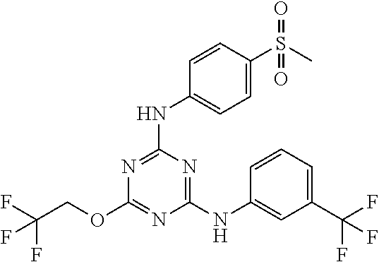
FC(COC1=NC(NC2=CC(C(F)(F)F)=CC=C2)=NC(NC2=CC=C(S(C)(=O)=O)C=C2)=N1)(F)F
